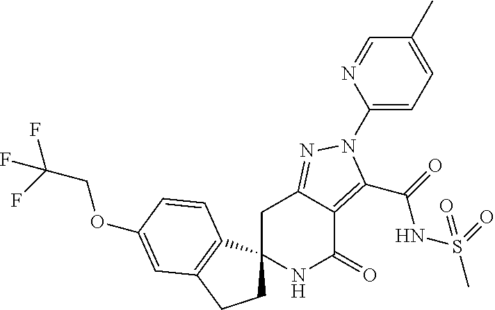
C1C2=NN(C3=CC=C(C)C=N3)C(C(=O)NS(C)(=O)=O)=C2C(=O)NC12CCC1=C2C=CC(OCC(F)(F)F)=C1
